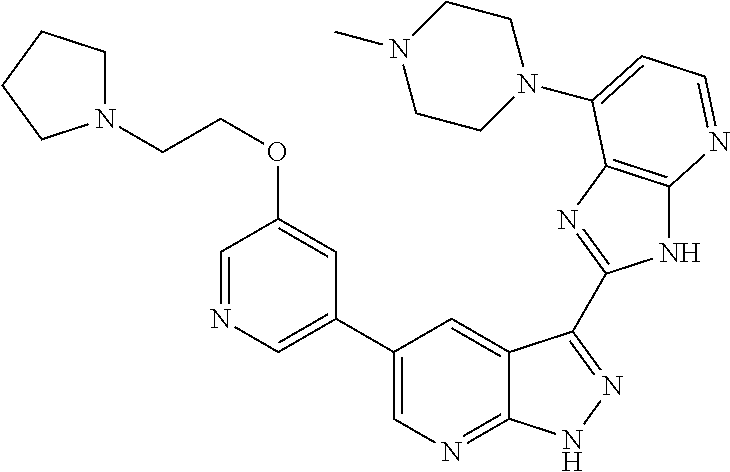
C1(C2=CN=CC(OCCN3CCCC3)=C2)=CN=C2C(=C1)C(C1=NC3=C(N1)N=CC=C3N1CCN(C)CC1)=NN2
